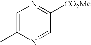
C1=C(C)N=CC([CO2Me])=N1
